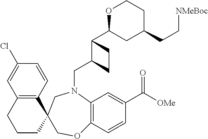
C12=C(C=CC(Cl)=C1)C1(CCC2)COC2=C(N(CC3C(C4CC(CC[NMeBoc])CCO4)CC3)C1)C=C(C([OMe])=O)C=C2
